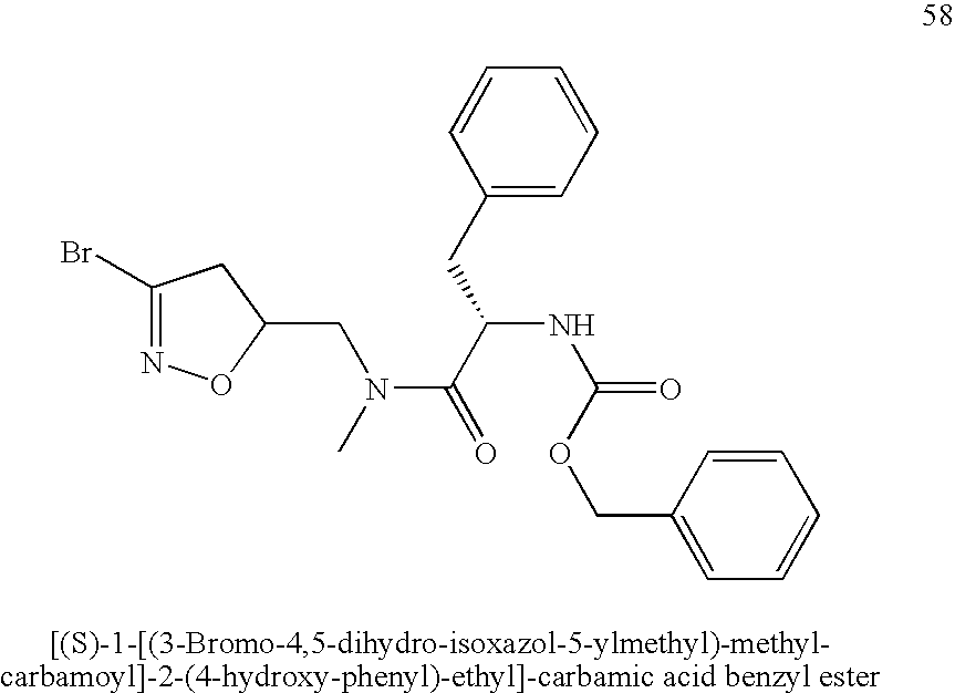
C1(CC(NC(=O)OCC2=CC=CC=C2)C(=O)N(CC2CC(Br)=NO2)C)=CC=CC=C1
